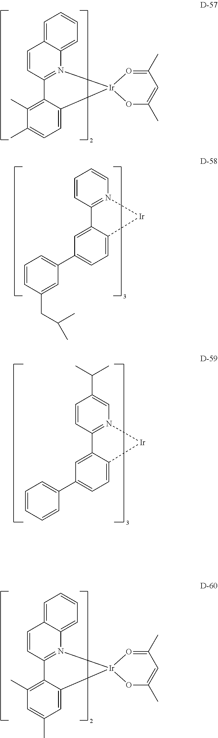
C12=CC=CC=C1N1=C(C=C2)C2=C(C)C(C)=CC=C2[Ir]12OC(C)=CC(C)=O2.C1=CN2=C(C=C1)C1=CC(C3=CC=CC(CC(C)C)=C3)=CC=C1[Ir]2.C1(C(C)C)=CN2=C(C=C1)C1=CC(C3=CC=CC=C3)=CC=C1[Ir]2.C12=CC=CC=C1N1=C(C=C2)C2=C(C)C=C(C)C=C2[Ir]12OC(C)=CC(C)=O2
